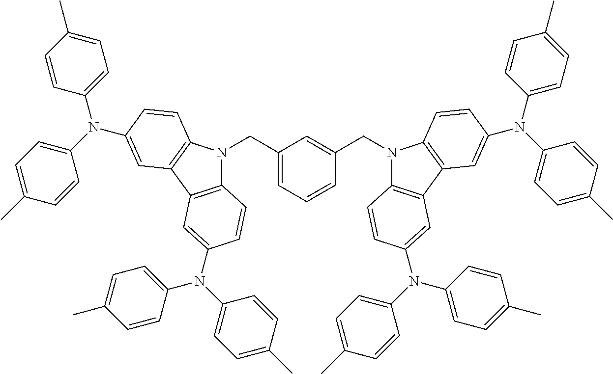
C1(CN2C3=C(C4=C2C=CC(N(C2=CC=C(C)C=C2)C2=CC=C(C)C=C2)=C4)C=C(N(C2=CC=C(C)C=C2)C2=CC=C(C)C=C2)C=C3)=CC=CC(CN2C3=C(C4=C2C=CC(N(C2=CC=C(C)C=C2)C2=CC=C(C)C=C2)=C4)C=C(N(C2=CC=C(C)C=C2)C2=CC=C(C)C=C2)C=C3)=C1
